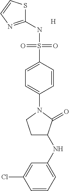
C1(NS(C2=CC=C(N3CCC(NC4=CC=CC(Cl)=C4)C3=O)C=C2)(=O)=O)=NC=CS1.[H]
